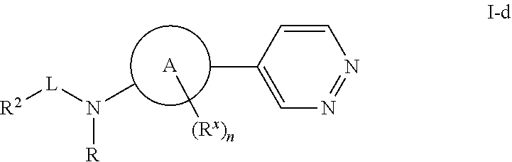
CC1=CN=NC=C1.[A][(Rx)n].CN([R])[L][R2]
